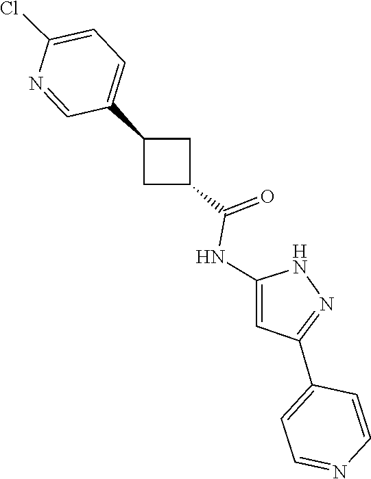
N1C(NC(C2CC(C3=CC=C(Cl)N=C3)C2)=O)=CC(C2=CC=NC=C2)=N1
